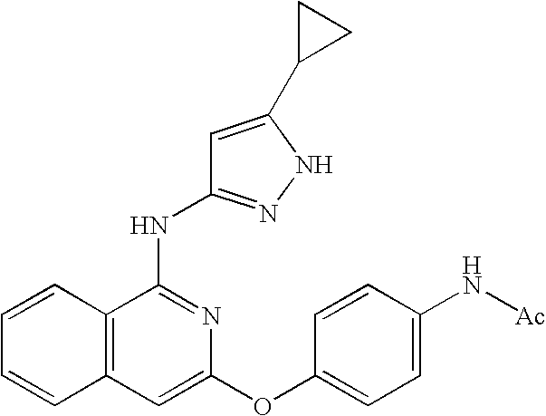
N(C1=NC(OC2=CC=C(N[Ac])C=C2)=CC2=C1C=CC=C2)C1=NNC(C2CC2)=C1
